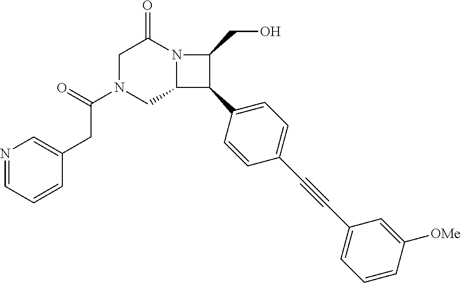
C1N(C(=O)CC2=CN=CC=C2)CC2N(C1=O)C(CO)C2C1=CC=C(C#CC2=CC=CC([OMe])=C2)C=C1
